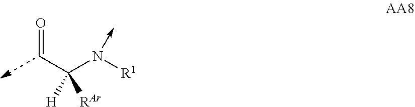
C(C=O)(N([R1])->C)([RAr])[H]
